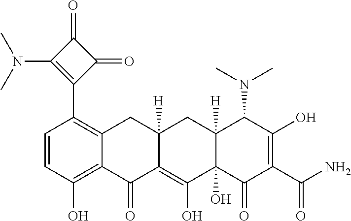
C1=CC(O)=C2C(=C1C1=C(N(C)C)C(=O)C1=O)CC1([H])C(=C(O)C3(O)C([H])(C1)C(N(C)C)C(O)=C(C(=O)N)C3=O)C2=O
